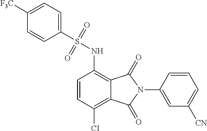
C1=CC(Cl)=C2C(=C1NS(=O)(=O)C1=CC=C([F3C])C=C1)C(=O)N(C1=CC([CN])=CC=C1)C2=O
